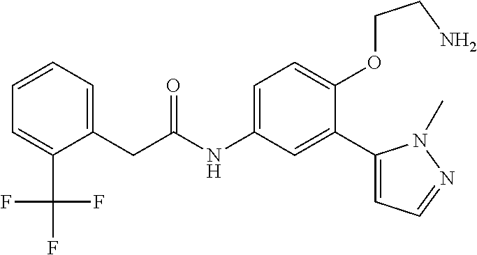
C1(C(F)(F)F)=CC=CC=C1CC(=O)NC1=CC=C(OCCN)C(C2=CC=NN2C)=C1
